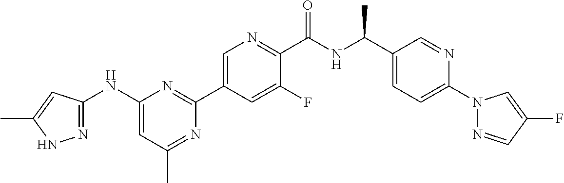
C1(NC2=NNC(C)=C2)=CC(C)=NC(C2=CN=C(C(NC(C3=CC=C(N4N=CC(F)=C4)N=C3)C)=O)C(F)=C2)=N1
